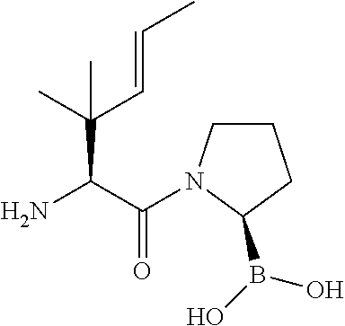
NC(C(=O)N1CCCC1B(O)O)C(C)(C=CC)C
